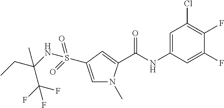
C1=C(S(NC(CC)(C(F)(F)F)C)(=O)=O)C=C(C(NC2=CC(Cl)=C(F)C(F)=C2)=O)N1C
